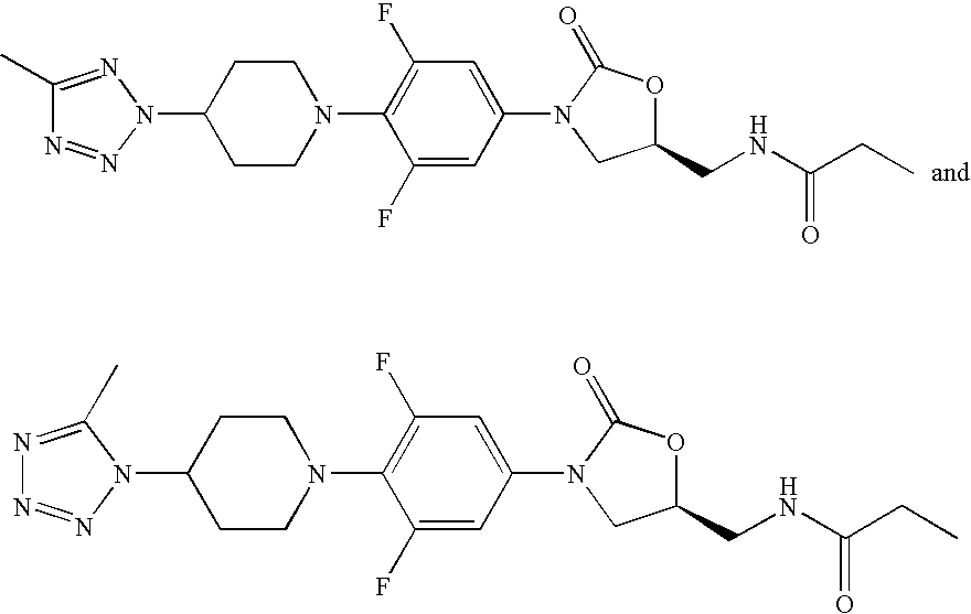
C1CC(N2N=C(C)N=N2)CCN1C1=C(F)C=C(N2CC(CNC(CC)=O)OC2=O)C=C1F.C1CC(N2N=NN=C2C)CCN1C1=C(F)C=C(N2CC(CNC(CC)=O)OC2=O)C=C1F
